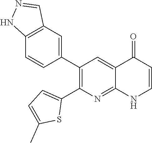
C12=C(C=C(C3=C(C4=CC=C(C)S4)N=C4C(=C3)C(=O)C=CN4)C=C1)C=NN2
